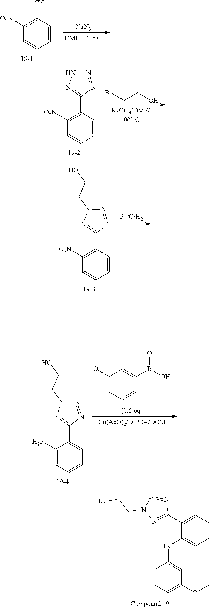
C1(C2=NN(CCO)N=N2)=CC=CC=C1NC1=CC(OC)=CC=C1.C1([O2N])=C([CN])C=CC=C1.[NaN3].C1([O2N])=C(C2=NNN=N2)C=CC=C1.C(CO)Br.C1([O2N])=C(C2=NN(CCO)N=N2)C=CC=C1.C1(N)=CC=CC=C1C1=NN(CCO)N=N1.C1(OC)=CC=CC(B(O)O)=C1
